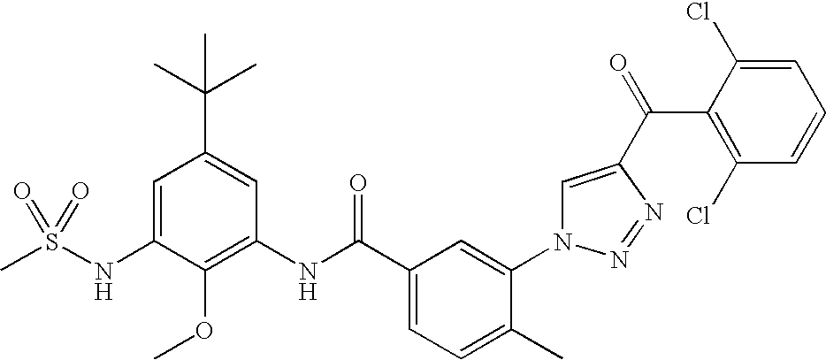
CS(NC1=CC(C(C)(C)C)=CC(NC(C2=CC=C(C)C(N3C=C(C(=O)C4=C(Cl)C=CC=C4Cl)N=N3)=C2)=O)=C1OC)(=O)=O
